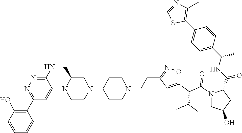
C1=NC(C)=C(C2=CC=C(C(NC(C3N(C(C(C4=CC(CCN5CCC(N6CCN7C8=CC(C9=C(O)C=CC=C9)=NN=C8NCC7C6)CC5)=NO4)C(C)C)=O)CC(O)C3)=O)C)C=C2)S1
